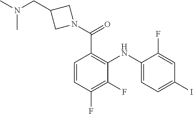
C1=CC(F)=C(F)C(NC2=CC=C(I)C=C2F)=C1C(N1CC(CN(C)C)C1)=O
